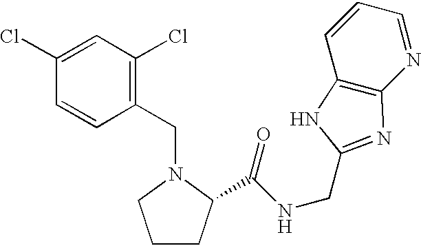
C1(CN2CCCC2C(NCC2=NC3=C(C=CC=N3)N2)=O)=C(Cl)C=C(Cl)C=C1
